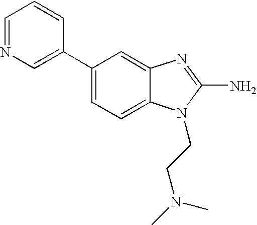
C1(C2=CN=CC=C2)=CC=C2C(=C1)N=C(N)N2CCN(C)C
